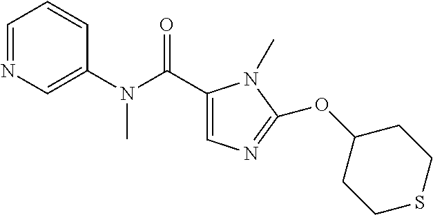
C1=NC=C(N(C(C2=CN=C(OC3CCSCC3)N2C)=O)C)C=C1
